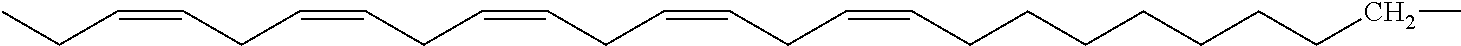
CCC=CCC=CCC=CCC=CCC=CCCCCCCCCC
